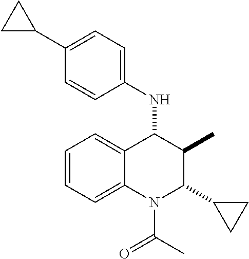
C1=CC=C2C(=C1)C(NC1=CC=C(C3CC3)C=C1)C(C)C(C1CC1)N2C(C)=O
